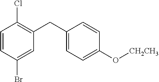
C1=CC(Br)=CC(CC2=CC=C(O[CH2CH3])C=C2)=C1Cl
